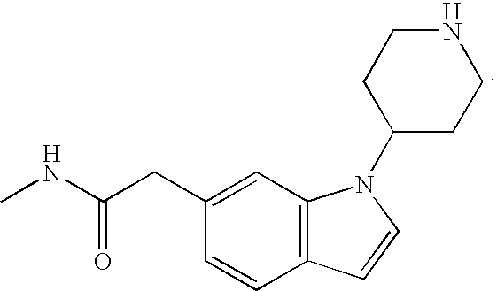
C1=C(CC(=O)NC)C=CC2=C1N(C1CCNCC1)C=C2
